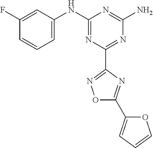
C1(F)=CC(NC2=NC(C3=NOC(C4=CC=CO4)=N3)=NC(N)=N2)=CC=C1
